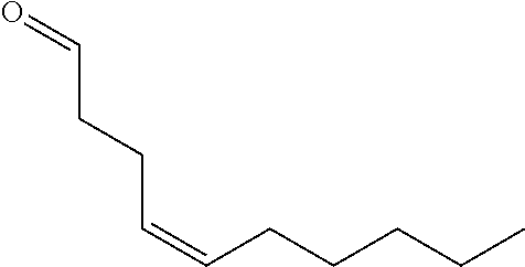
C(=CCCCCC)CCC=O
